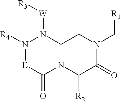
C1(=O)N2C(N([W][R3])N([R4])[E]1)CN(C[R1])C(=O)C2[R2]
